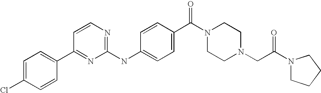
C1=C(Cl)C=CC(C2=NC(NC3=CC=C(C(N4CCN(CC(N5CCCC5)=O)CC4)=O)C=C3)=NC=C2)=C1
